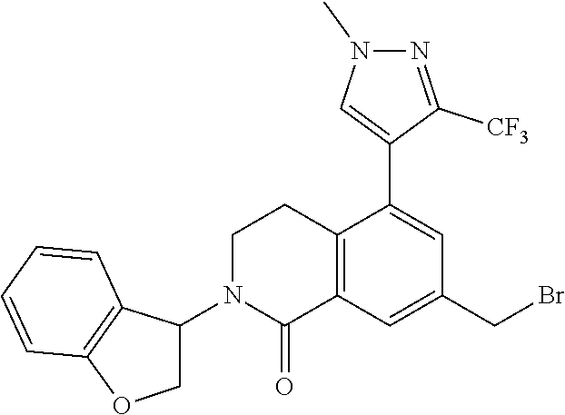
[CF3]C1=NN(C)C=C1C1=CC(CBr)=CC2=C1CCN(C1C3=C(OC1)C=CC=C3)C2=O
